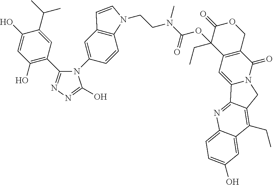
C(CN(C(=O)OC1(CC)C2=C(COC1=O)C(=O)N1C(=C2)C2=NC3=CC=C(O)C=C3C(CC)=C2C1)C)N1C2=C(C=C(N3C(C4=C(O)C=C(O)C(C(C)C)=C4)=NN=C3O)C=C2)C=C1
